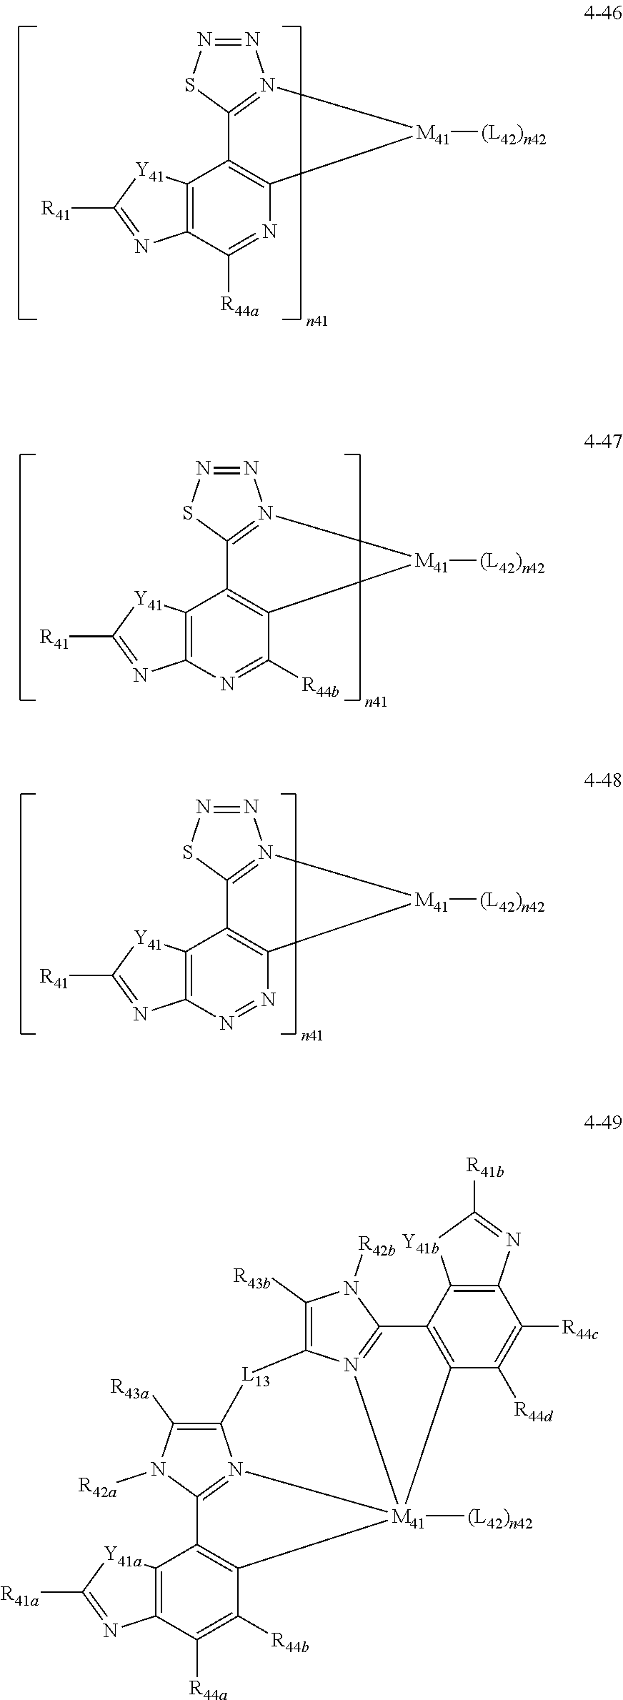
N1=NSC2=N1[M41]([(L42)n42])C1=C2C2=C(C([R44a])=N1)N=C([R41])[Y41]2.N1=NSC2=N1[M41]([(L42)n42])C1=C2C2=C(N=C1[R44b])N=C([R41])[Y41]2.N1=NSC2=N1[M41]([(L42)n42])C1=C2C2=C(N=N1)N=C([R41])[Y41]2.C12=C([R43a])N([R42a])C3=N1[M41]1([(L42)n42])(C4=C3C3=C(C([R44a])=C4[R44b])N=C([R41a])[Y41a]3)N3=C(N([R42b])C([R43b])=C3[L13]2)C2=C1C([R44d])=C([R44c])C1=C2[Y41b]C([R41b])=N1
